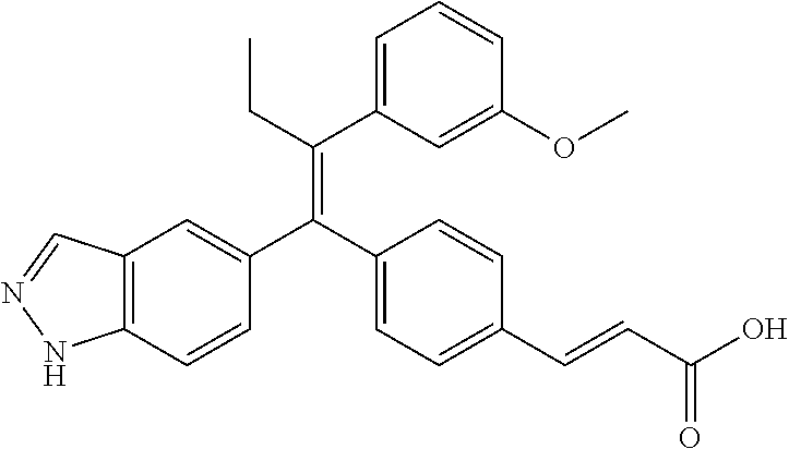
C12=C(C=CC(C(C3=CC=C(C=CC(O)=O)C=C3)=C(CC)C3=CC=CC(OC)=C3)=C1)NN=C2
